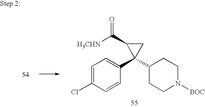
C1(C2(C3=CC=C(Cl)C=C3)CC2C([H3CHN])=O)CCN([BOC])CC1
